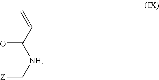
C=CC([NH]C[Z])=O
